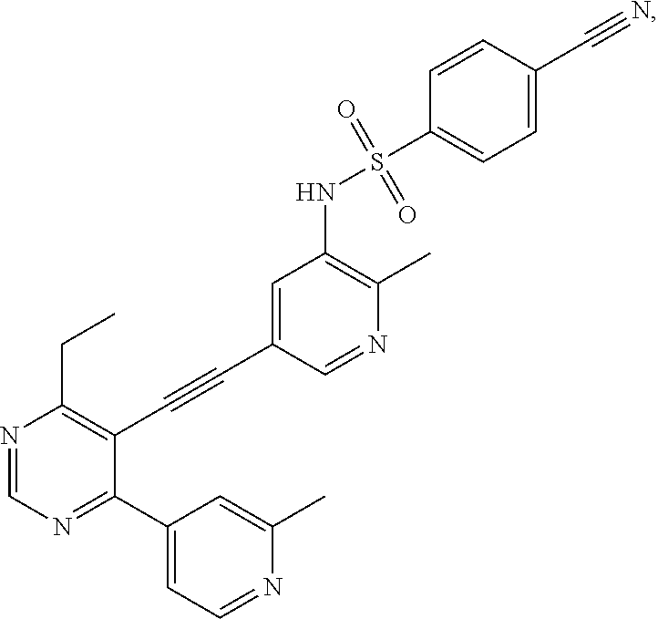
N1=CN=C(C2=CC=NC(C)=C2)C(C#CC2=CC(NS(=O)(=O)C3=CC=C(C#N)C=C3)=C(C)N=C2)=C1CC
